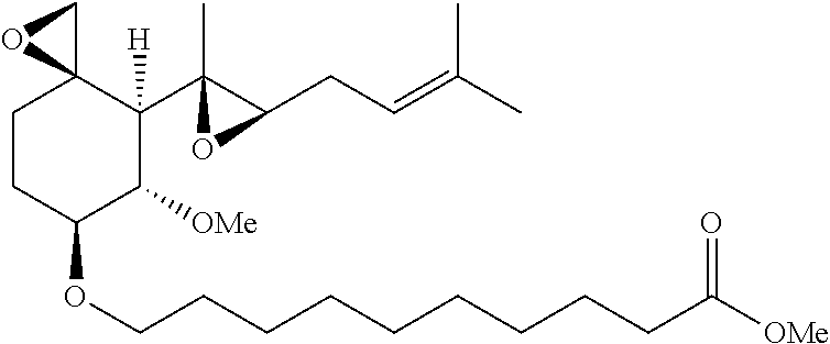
C1CC(OCCCCCCCCCC([OMe])=O)C([OMe])C(C2(C)C(CC=C(C)C)O2)([H])C12CO2
